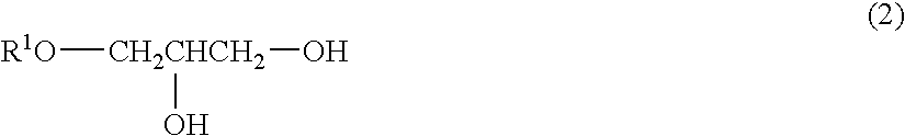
[R1O][CH2CHCH2](O)O
